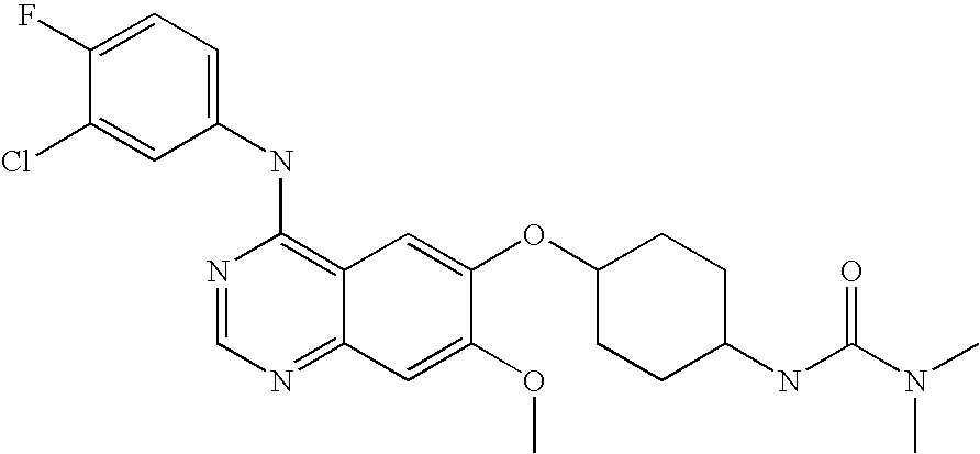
C1=C(Cl)C(F)=CC=C1NC1=C2C(=NC=N1)C=C(OC)C(OC1CCC(NC(N(C)C)=O)CC1)=C2
